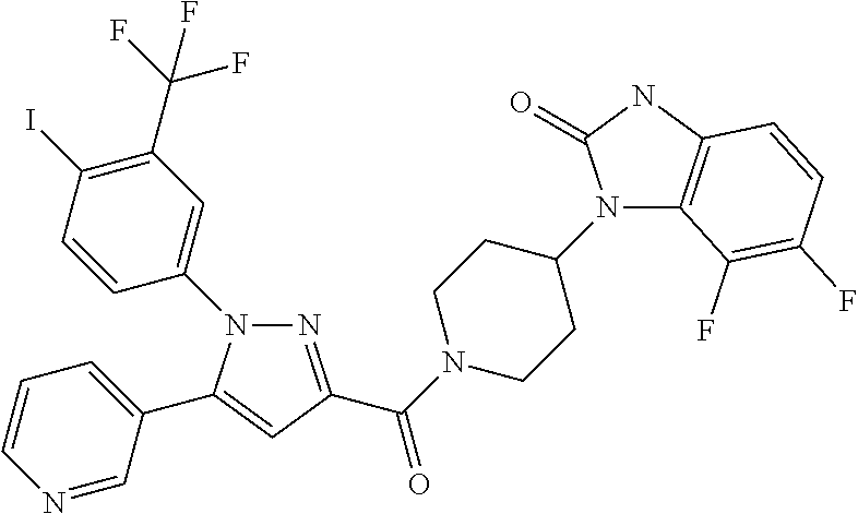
C1(N2N=C(C(=O)N3CCC(N4C5=C(NC4=O)C=CC(F)=C5F)CC3)C=C2C2=CC=CN=C2)=CC(C(F)(F)F)=C(I)C=C1
